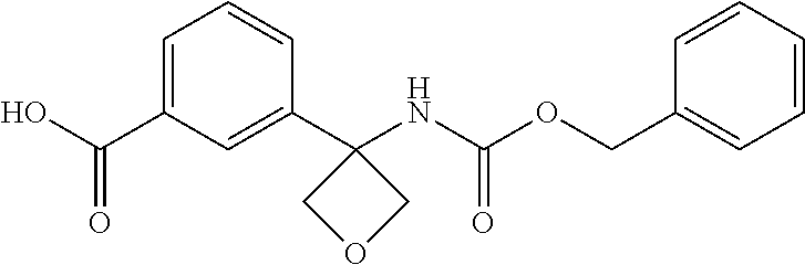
C1=C(C(O)=O)C=C(C2(NC(OCC3=CC=CC=C3)=O)COC2)C=C1
